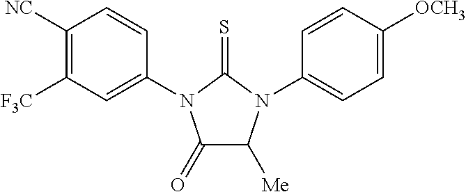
C1(=O)C([Me])N(C2=CC=C([OCH3])C=C2)C(=S)N1C1=CC([F3C])=C([NC])C=C1
